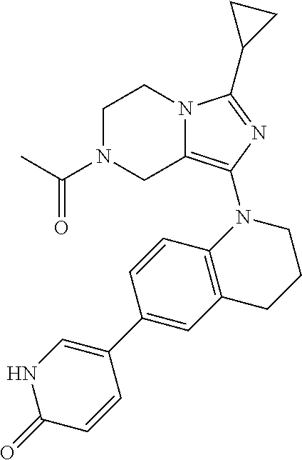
C1N(C(C)=O)CC2=C(N3C4=C(CCC3)C=C(C3=CNC(=O)C=C3)C=C4)N=C(C3CC3)N2C1
